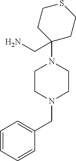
C1=CC=CC(CN2CCN(C3(CN)CCSCC3)CC2)=C1
